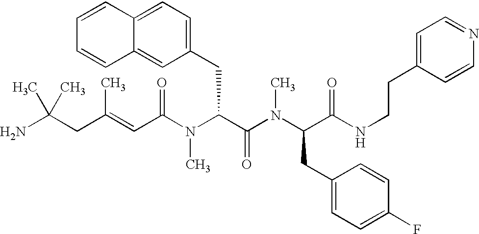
C(C(N(C(C(N(C(C(NCCC1=CC=NC=C1)=O)CC1=CC=C(F)C=C1)C)=O)CC1=CC=C2C(=C1)C=CC=C2)C)=O)=C(CC(N)(C)C)C
